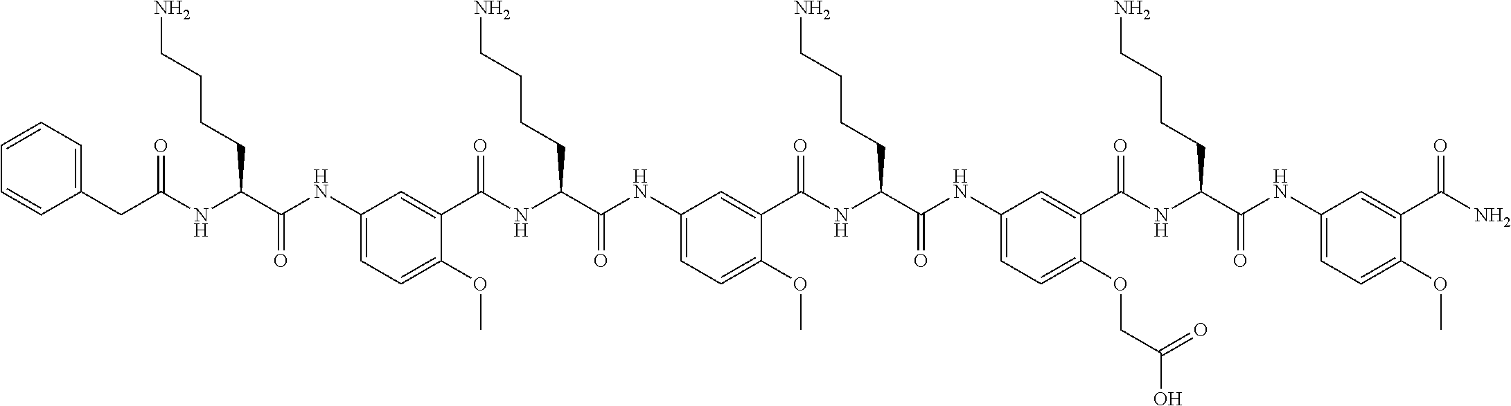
C1(NC(C(NC(=O)CC2=CC=CC=C2)CCCCN)=O)=CC=C(OC)C(C(NC(C(NC2=CC=C(OC)C(C(NC(C(NC3=CC=C(OCC(O)=O)C(C(NC(C(NC4=CC=C(OC)C(C(N)=O)=C4)=O)CCCCN)=O)=C3)=O)CCCCN)=O)=C2)=O)CCCCN)=O)=C1
